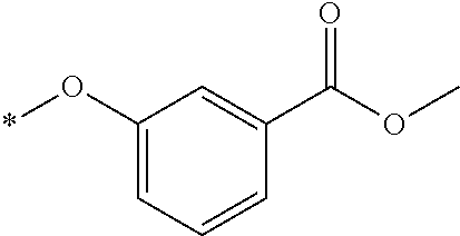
C1=CC=C(O*)C=C1C(OC)=O
